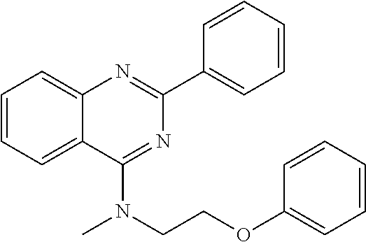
C1(C2=CC=CC=C2)=NC2=CC=CC=C2C(N(CCOC2=CC=CC=C2)C)=N1
